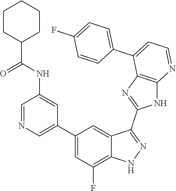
C1=NC=C(C2=CC(F)=C3C(=C2)C(C2=NC4=C(N2)N=CC=C4C2=CC=C(F)C=C2)=NN3)C=C1NC(=O)C1CCCCC1
